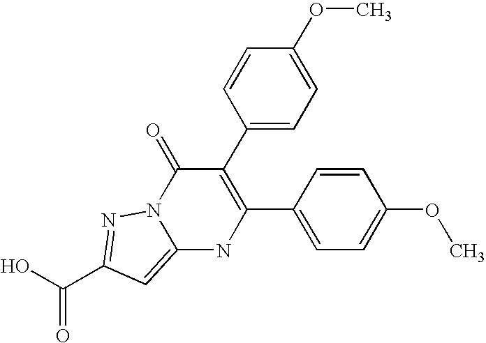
C12=CC(C(O)=O)=NN1C(=O)C(C1=CC=C(OC)C=C1)=C(C1=CC=C(OC)C=C1)N2
